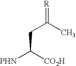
[R]=C(C)CC([PHN])[CO2H]
